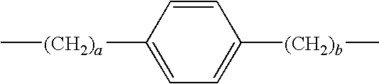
C1=CC([(CH2)a]C)=CC=C1[(CH2)b]C
